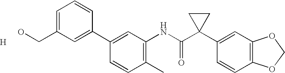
C1(C2=CC(CO)=CC=C2)=CC(NC(C2(C3=CC4=C(C=C3)OCO4)CC2)=O)=C(C)C=C1.[H]
